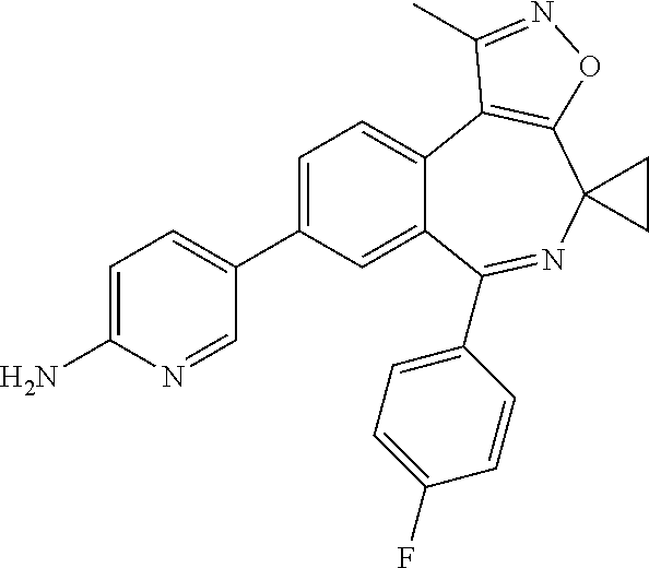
C12=CC=C(C3=CC=C(N)N=C3)C=C1C(C1=CC=C(F)C=C1)=NC1(C3=C2C(C)=NO3)CC1
